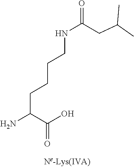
NC(CCCCNC(=O)CC(C)C)C(O)=O
